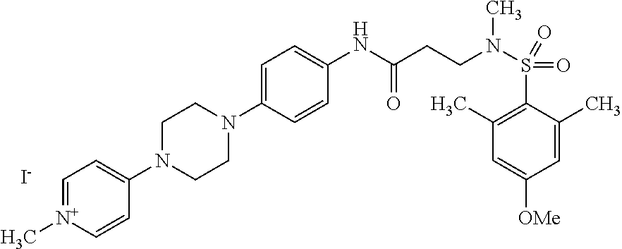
C1(NC(=O)CCN(C)S(=O)(=O)C2=C(C)C=C([OMe])C=C2C)=CC=C(N2CCN(C3=CC=[N+](C)C=C3)CC2)C=C1.[I-]
